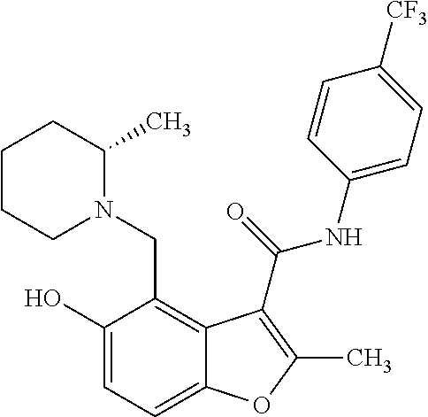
C1(O)=CC=C2C(=C1CN1CCCCC1C)C(C(=O)NC1=CC=C([CF3])C=C1)=C(C)O2
